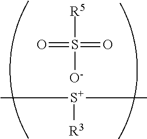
C[S+](C)[R3].[R5]S([O-])(=O)=O
